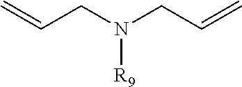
C=CCN(CC=C)[R9]
